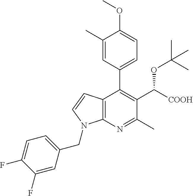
C1(F)=CC(CN2C3=C(C(C4=CC=C(OC)C(C)=C4)=C(C(OC(C)(C)C)[COOH])C(C)=N3)C=C2)=CC=C1F
